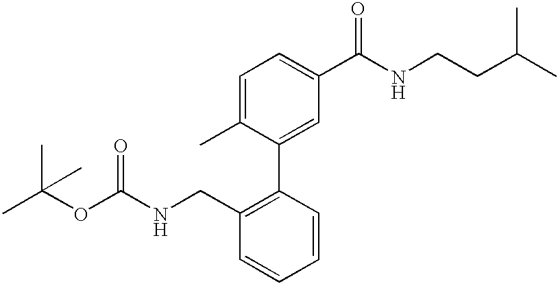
CC(OC(NCC1=C(C2=CC(C(NCCC(C)C)=O)=CC=C2C)C=CC=C1)=O)(C)C
